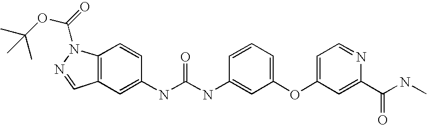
C1=C(NC(NC2=CC(OC3=CC=NC(C(NC)=O)=C3)=CC=C2)=O)C=CC2=C1C=NN2C(OC(C)(C)C)=O
